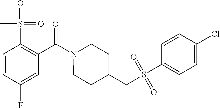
C1=CC(F)=CC(C(=O)N2CCC(CS(C3=CC=C(Cl)C=C3)(=O)=O)CC2)=C1S(=O)(=O)C
